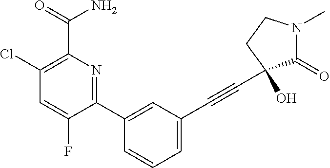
C1(Cl)=C(C(=O)N)N=C(C2=CC(C#CC3(O)C(=O)N(C)CC3)=CC=C2)C(F)=C1
